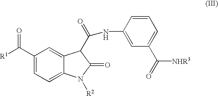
[R1]C(C1=CC=C2C(=C1)C(C(NC1=CC(C([NHR3])=O)=CC=C1)=O)C(=O)N2[R2])=O
